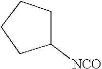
C1CC([NCO])CC1
